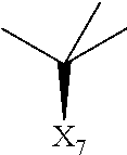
CC([X7])(C)C
